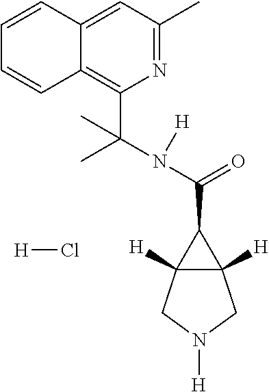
C(C1C2([H])C1([H])CN([H])C2)(=O)N(C(C1=C2C(=CC(C)=N1)C=CC=C2)(C)C)[H].[H]Cl
